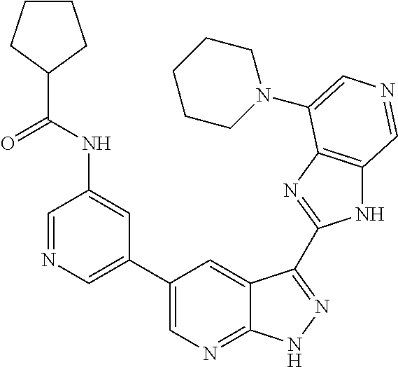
C1(C2=CN=CC(NC(C3CCCC3)=O)=C2)=CN=C2C(=C1)C(C1=NC3=C(N1)C=NC=C3N1CCCCC1)=NN2
